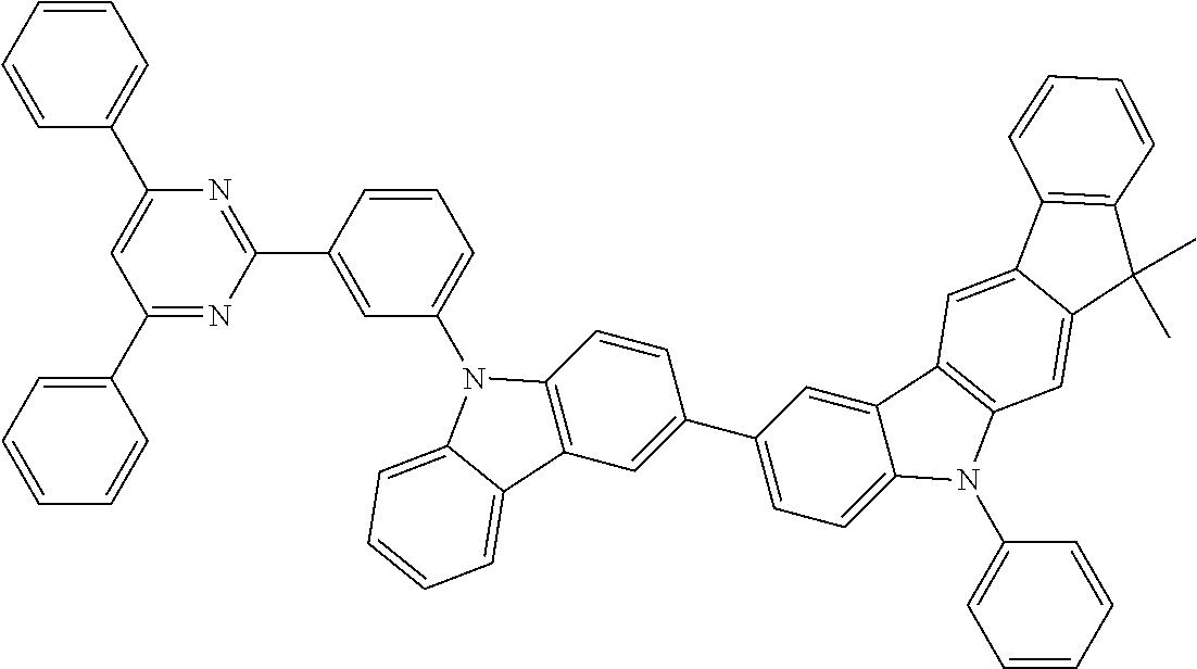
C1=CC=CC=C1C1=CC(C2=CC=CC=C2)=NC(C2=CC(N3C4=C(C=C(C5=CC=C6C(=C5)C5=C(N6C6=CC=CC=C6)C=C6C(=C5)C5=C(C6(C)C)C=CC=C5)C=C4)C4=CC=CC=C34)=CC=C2)=N1
